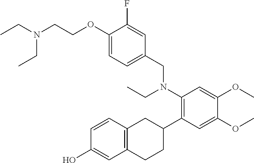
C1=CC2=C(C=C1O)CCC(C1=C(N(CC)CC3=CC=C(OCCN(CC)CC)C(F)=C3)C=C(OC)C(OC)=C1)C2
